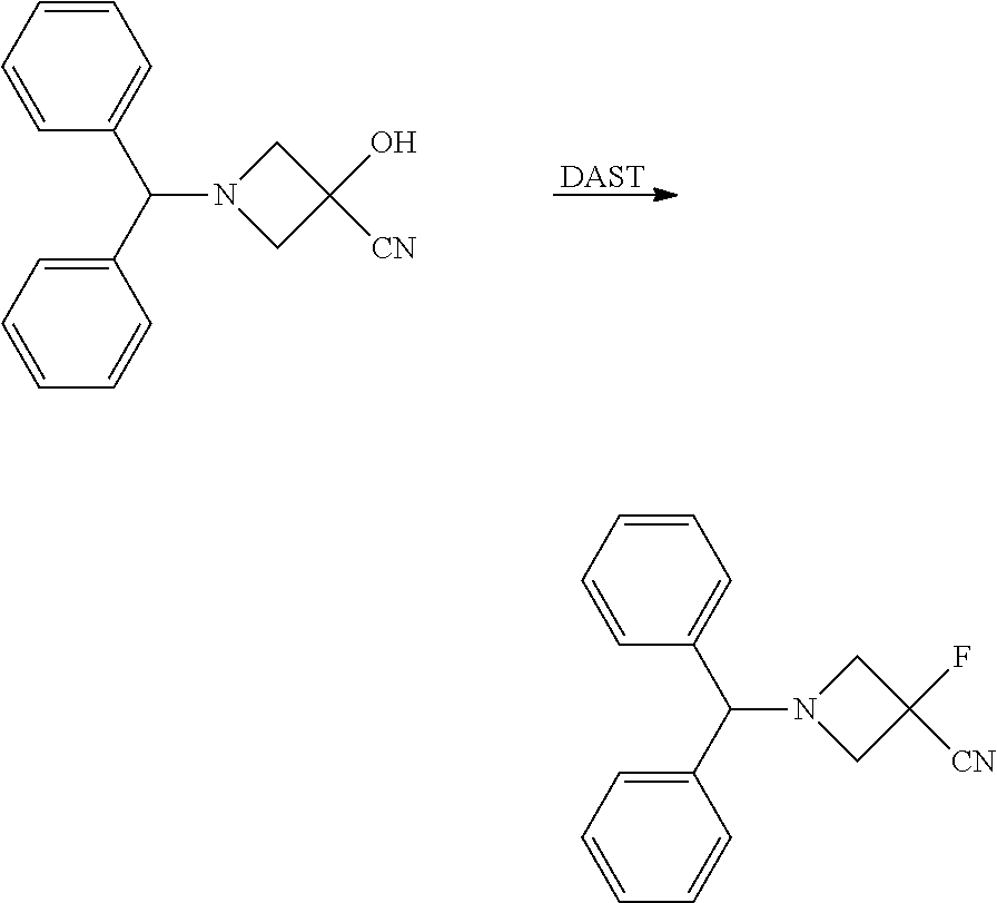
C1=CC=CC=C1C(C1=CC=CC=C1)N1CC(O)([CN])C1.[DAST].C1=CC=CC=C1C(C1=CC=CC=C1)N1CC(F)([CN])C1
